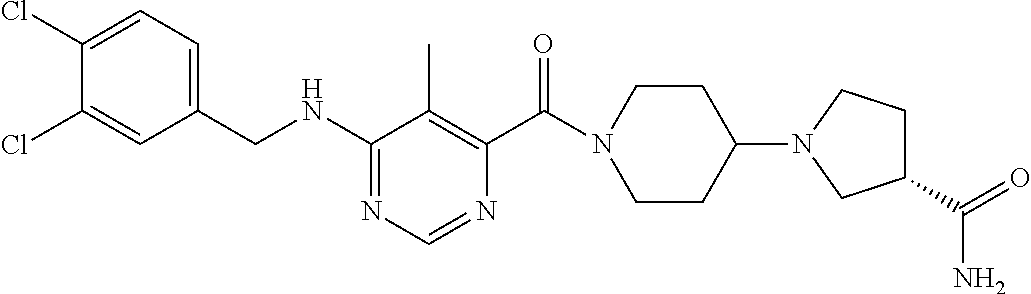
C1(Cl)=CC(CNC2=NC=NC(C(=O)N3CCC(N4CC(C(N)=O)CC4)CC3)=C2C)=CC=C1Cl
